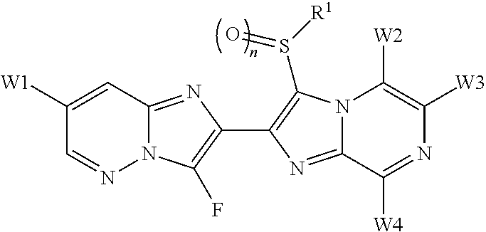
N12C(=NC(C3=C(S([R1])=O)N4C(=N3)C([W4])=NC([W3])=C4[W2])=C1F)C=C([W1])C=N2
